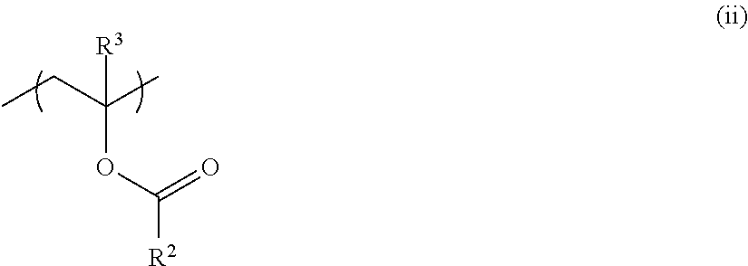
CCC(C)([R3])OC([R2])=O
